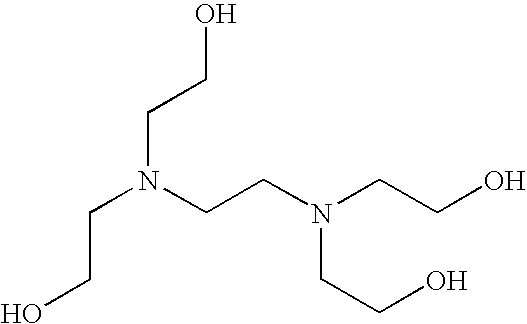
OCCN(CCO)CCN(CCO)CCO
